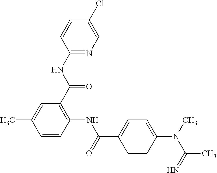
C1(NC(C2=C(NC(=O)C3=CC=C(N(C)C(=N)C)C=C3)C=CC(C)=C2)=O)=NC=C(Cl)C=C1
